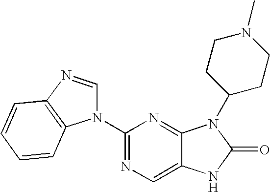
C12=CN=C(N3C=NC4=C3C=CC=C4)N=C1N(C1CCN(C)CC1)C(=O)N2
